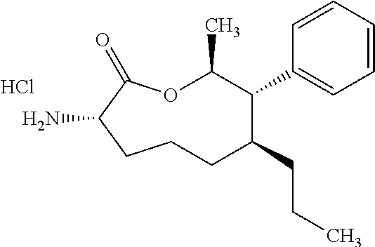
Cl.O1C(C)C(C2=CC=CC=C2)C(CCC)CCCC(N)C1=O
